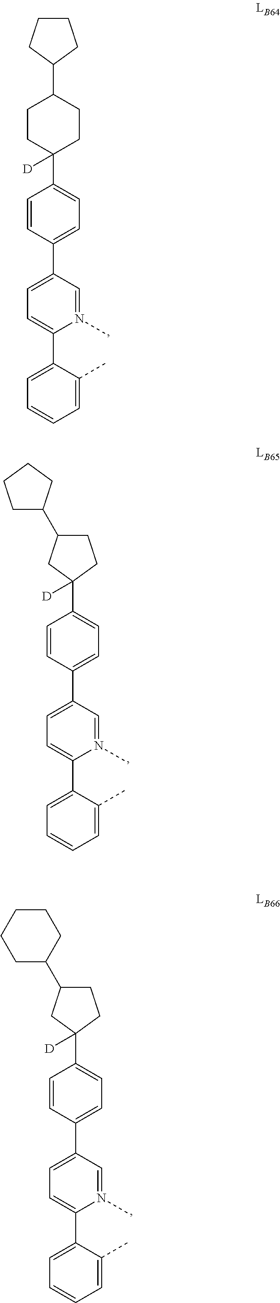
C1=CC(C2=CC=C(C3=CC=CC=C3C)N(C)=C2)=CC=C1C1([D])CCC(C2CCCC2)CC1.C1=CC(C2=CC=C(C3=CC=CC=C3C)N(C)=C2)=CC=C1C1([D])CCC(C2CCCC2)C1.C1=CC(C2=CC=C(C3=CC=CC=C3C)N(C)=C2)=CC=C1C1([D])CCC(C2CCCCC2)C1
